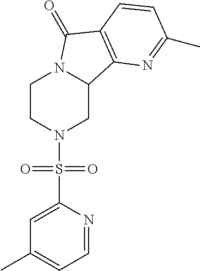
C1CN(S(C2=CC(C)=CC=N2)(=O)=O)CC2N1C(=O)C1=C2N=C(C)C=C1
